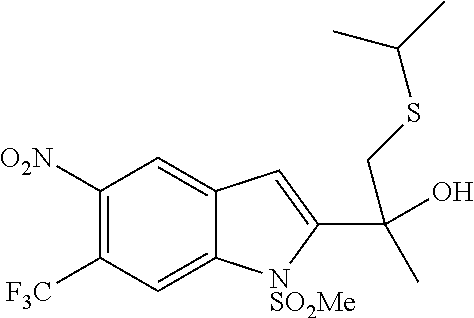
C1([O2N])=C([F3C])C=C2C(=C1)C=C(C(CSC(C)C)(O)C)[NSO2Me]2
